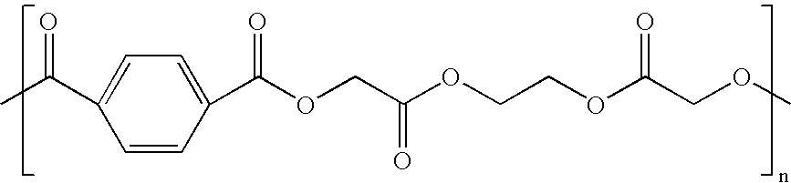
C1=CC(C(OCC(OCCOC(COC)=O)=O)=O)=CC=C1C(C)=O
